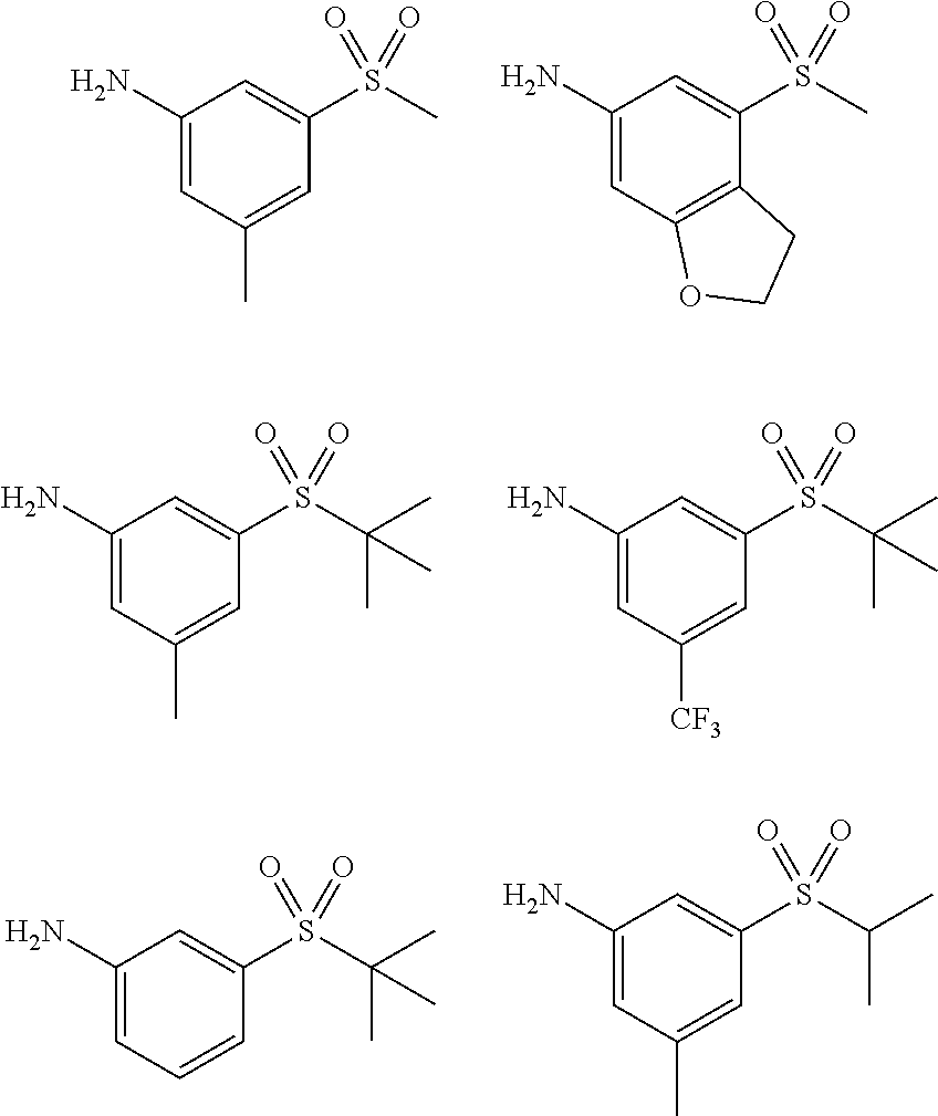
C1(N)=CC(C)=CC(S(C)(=O)=O)=C1.C1(N)=CC2=C(C(S(C)(=O)=O)=C1)CCO2.C1(N)=CC(C)=CC(S(C(C)(C)C)(=O)=O)=C1.C1(N)=CC([CF3])=CC(S(C(C)(C)C)(=O)=O)=C1.C1(N)=CC=CC(S(C(C)(C)C)(=O)=O)=C1.C1(N)=CC(C)=CC(S(C(C)C)(=O)=O)=C1
